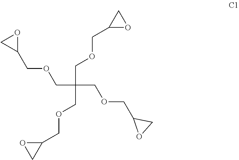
C(OCC1CO1)C(COCC1CO1)(COCC1CO1)COCC1CO1
